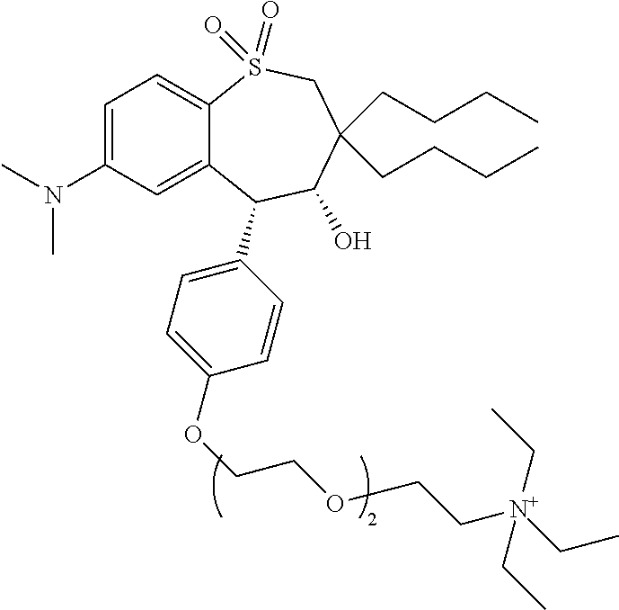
C12=CC=C(N(C)C)C=C1C(C1=CC=C(OCCOCC[N+](CC)(CC)CC)C=C1)C(O)C(CCCC)(CCCC)CS2(=O)=O
